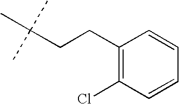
C1(CCC(C)(C)C)=C(Cl)C=CC=C1
